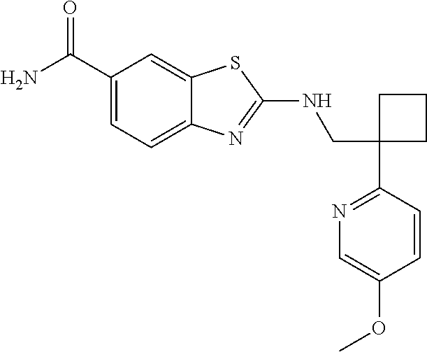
C1(CNC2=NC3=CC=C(C(N)=O)C=C3S2)(C2=NC=C(OC)C=C2)CCC1
